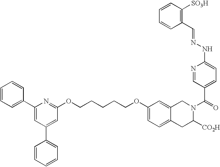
C1=CC=C(C2=CC(C3=CC=CC=C3)=CC(OCCCCCOC3=CC=C4C(=C3)CN(C(=O)C3=CC=C(NN=CC5=C([SO3H])C=CC=C5)N=C3)C([CO2H])C4)=N2)C=C1
